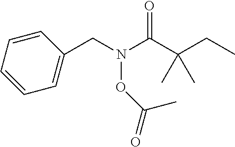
C1(CN(C(C(CC)(C)C)=O)OC(=O)C)=CC=CC=C1
